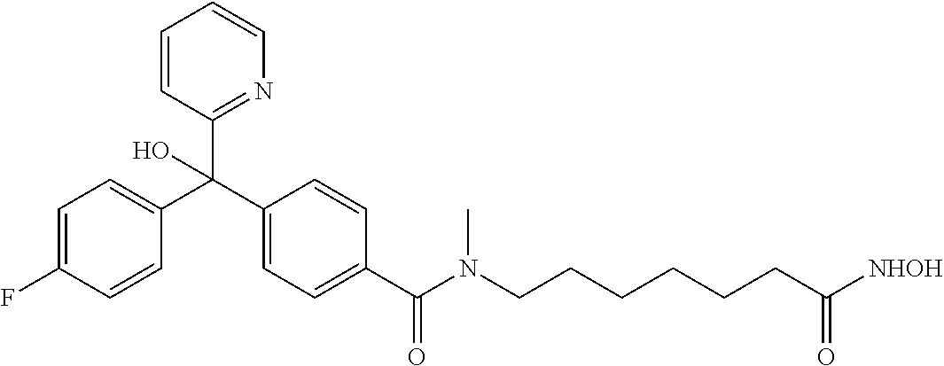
C1(C(C2=CC=C(F)C=C2)(C2=NC=CC=C2)O)=CC=C(C(=O)N(CCCCCCC([NHOH])=O)C)C=C1
